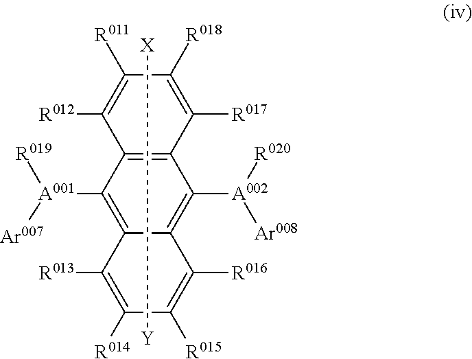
C1([R012])=C([R011])C([R018])=C([R017])C2=C1C([A001]([R019])[Ar007])=C1C(=C2[A002]([R020])[Ar008])C([R016])=C([R015])C([R014])=C1[R013].[Y][X]
